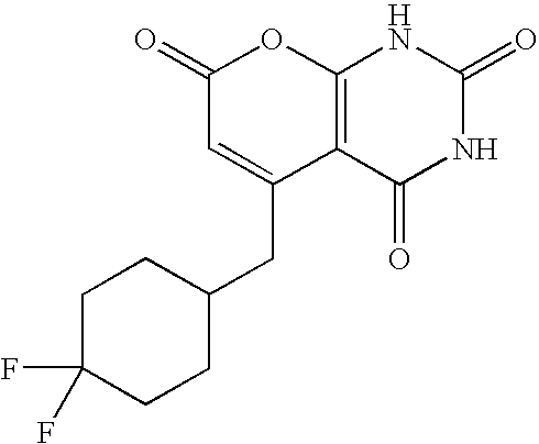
C1(=O)C=C(CC2CCC(F)(F)CC2)C2=C(O1)NC(=O)NC2=O
